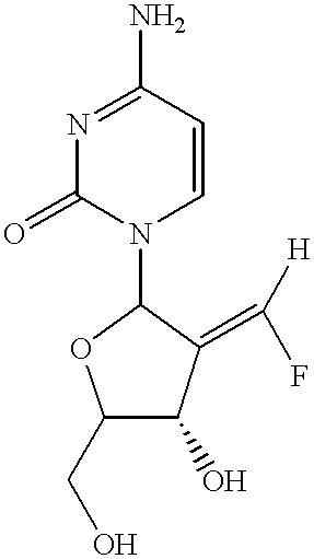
C1(=O)N(C2C(=C([H])F)C(O)C(CO)O2)C=CC(N)=N1
